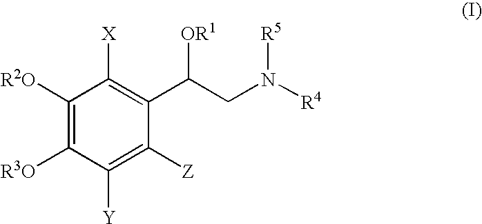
C1([R2O])=C([R3O])C([Y])=C([Z])C(C(CN([R4])[R5])[OR1])=C1[X]
